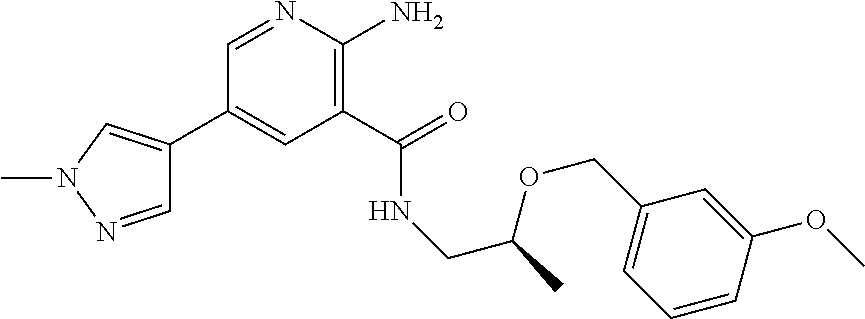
C1(C2=CN(C)N=C2)=CC(C(=O)NCC(OCC2=CC=CC(OC)=C2)C)=C(N)N=C1
